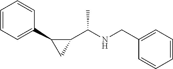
C1=CC=C(C2CC2C(NCC2=CC=CC=C2)C)C=C1
